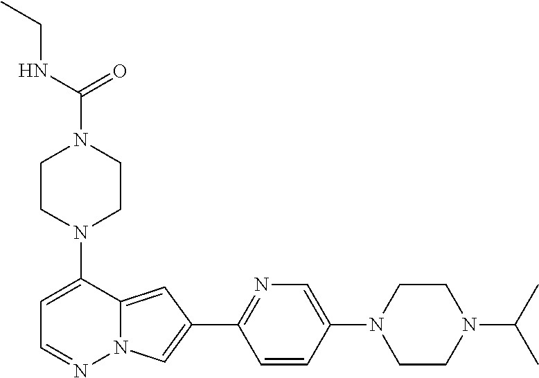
N1(C2=CC=NN3C2=CC(C2=NC=C(N4CCN(C(C)C)CC4)C=C2)=C3)CCN(C(=O)NCC)CC1
